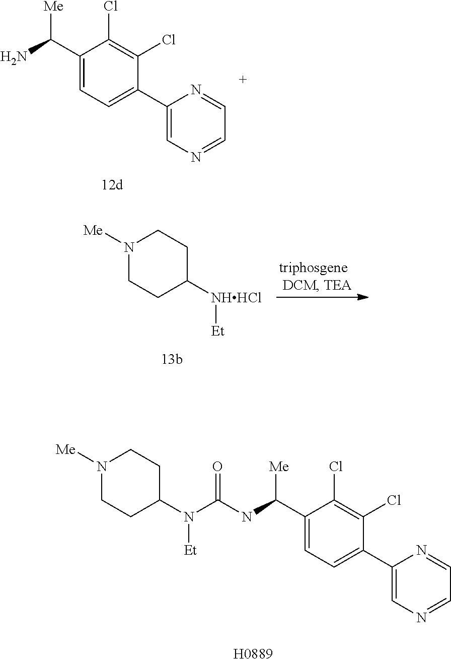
[Et]N(C1CCN([Me])CC1)C(NC(C1=CC=C(C2=CN=CC=N2)C(Cl)=C1Cl)[Me])=O.[H0889].C1(C(N)[Me])=CC=C(C2=CN=CC=N2)C(Cl)=C1Cl.N1([Me])CCC([NHHCl][Et])CC1
